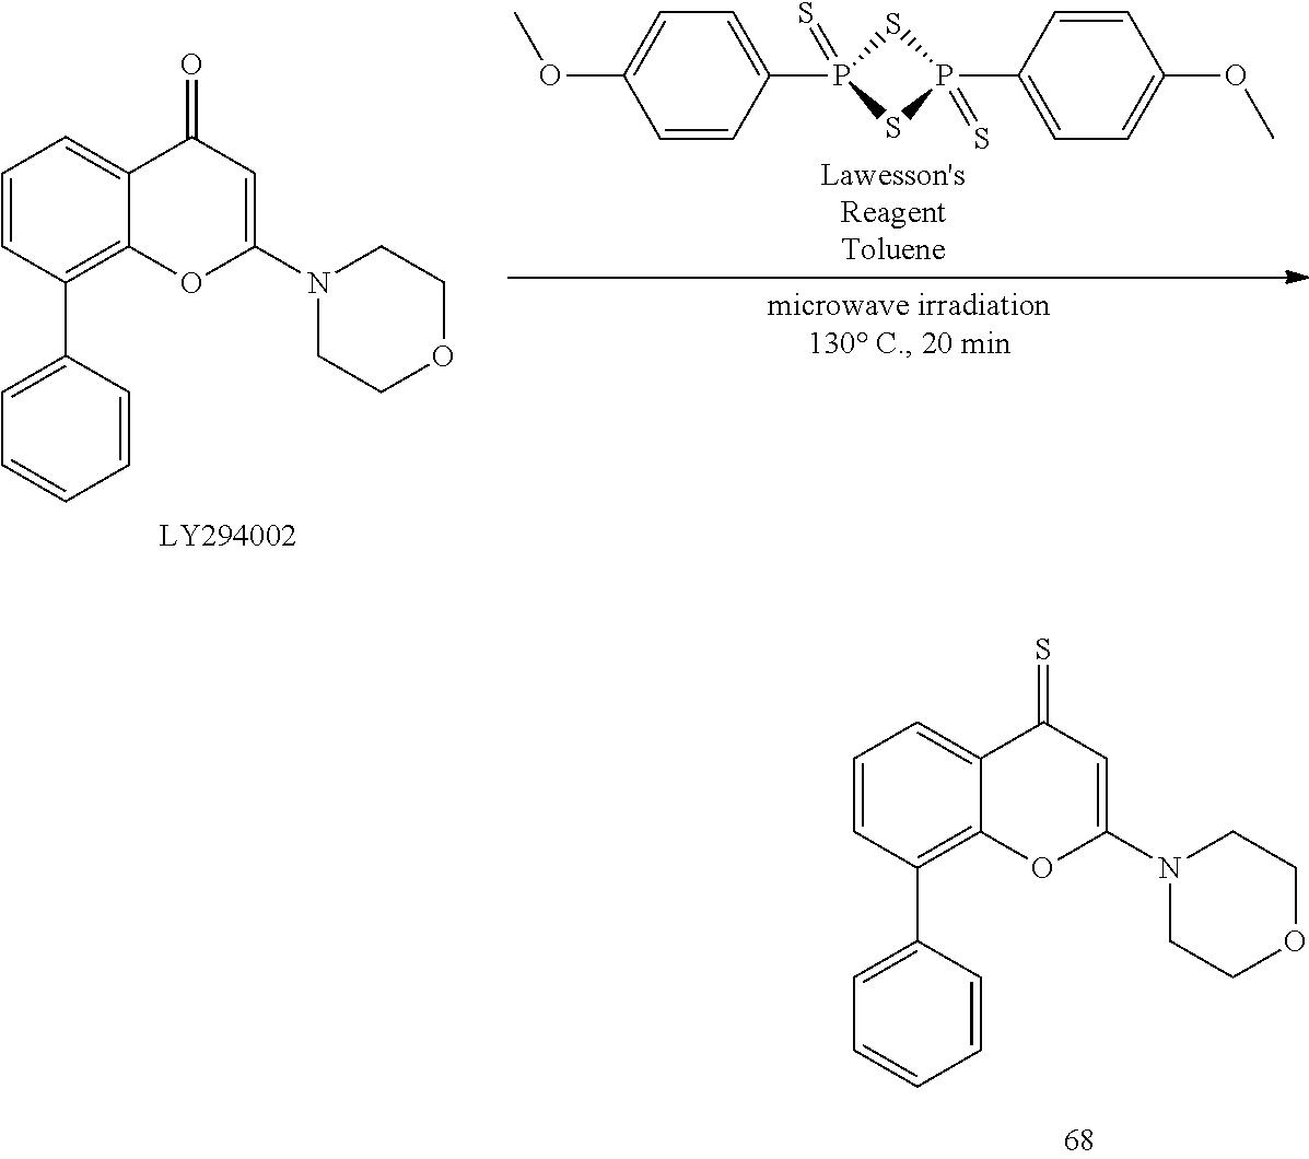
C1=CC(C2=CC=CC=C2)=C2C(=C1)C(=S)C=C(N1CCOCC1)O2.C1=CC(C2=CC=CC=C2)=C2C(=C1)C(=O)C=C(N1CCOCC1)O2.C1(OC)=CC=C(P2(=S)SP(C3=CC=C(OC)C=C3)(=S)S2)C=C1
